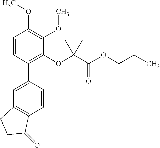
C1=C(C2=C(OC3(C(OCCC)=O)CC3)C(OC)=C(OC)C=C2)C=CC2=C1CCC2=O
